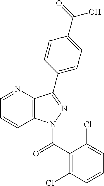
C1=NC2=C(C=C1)N(C(C1=C(Cl)C=CC=C1Cl)=O)N=C2C1=CC=C(C(=O)O)C=C1
